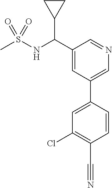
C1(C(NS(C)(=O)=O)C2CC2)=CC(C2=CC(Cl)=C(C#N)C=C2)=CN=C1
